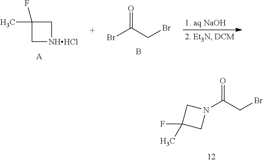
O=C(CBr)Br.B.C1[NHHCl]CC1(C)F.[A].O=C(CBr)N1CC(F)(C)C1
